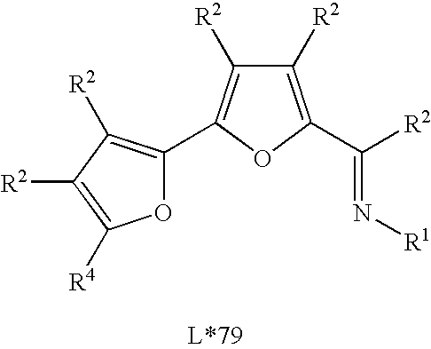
N(=C([R2])C1=C([R2])C([R2])=C(C2=C([R2])C([R2])=C([R4])O2)O1)[R1]
